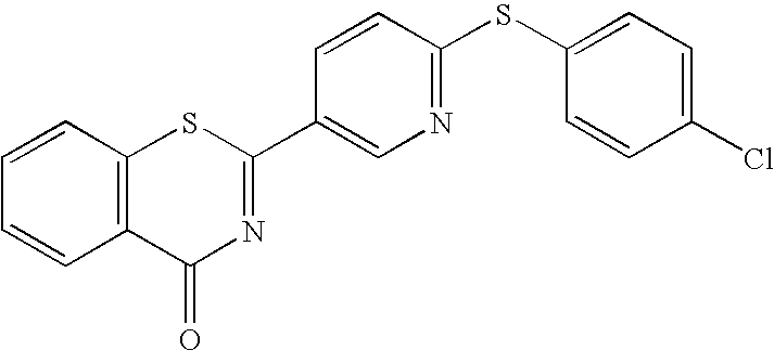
C1=CC2=C(C=C1)C(=O)N=C(C1=CN=C(SC3=CC=C(Cl)C=C3)C=C1)S2
